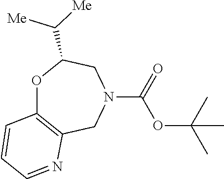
O1C2=C(CN(C(=O)OC(C)(C)C)CC1C([Me])[Me])N=CC=C2
